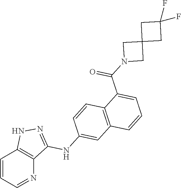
C1=CC=NC2=C1NN=C2NC1=CC2=C(C=C1)C(C(N1CC3(C1)CC(F)(F)C3)=O)=CC=C2
